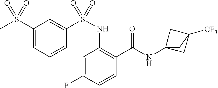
C1=C(F)C=CC(C(=O)NC23CC([CF3])(C2)C3)=C1NS(C1=CC(S(C)(=O)=O)=CC=C1)(=O)=O
